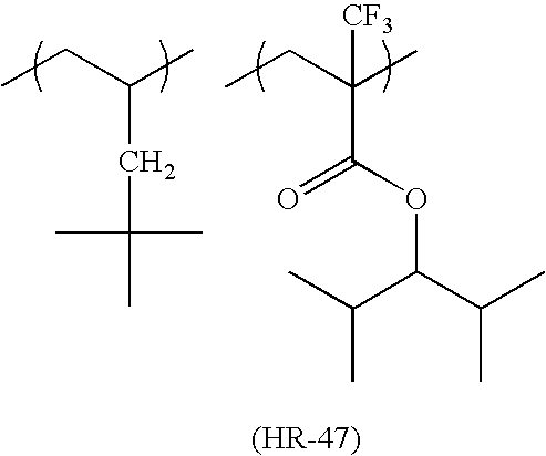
CCC(C)CC(C)(C)C.CCC(C)(C(OC(C(C)C)C(C)C)=O)[CF3]
